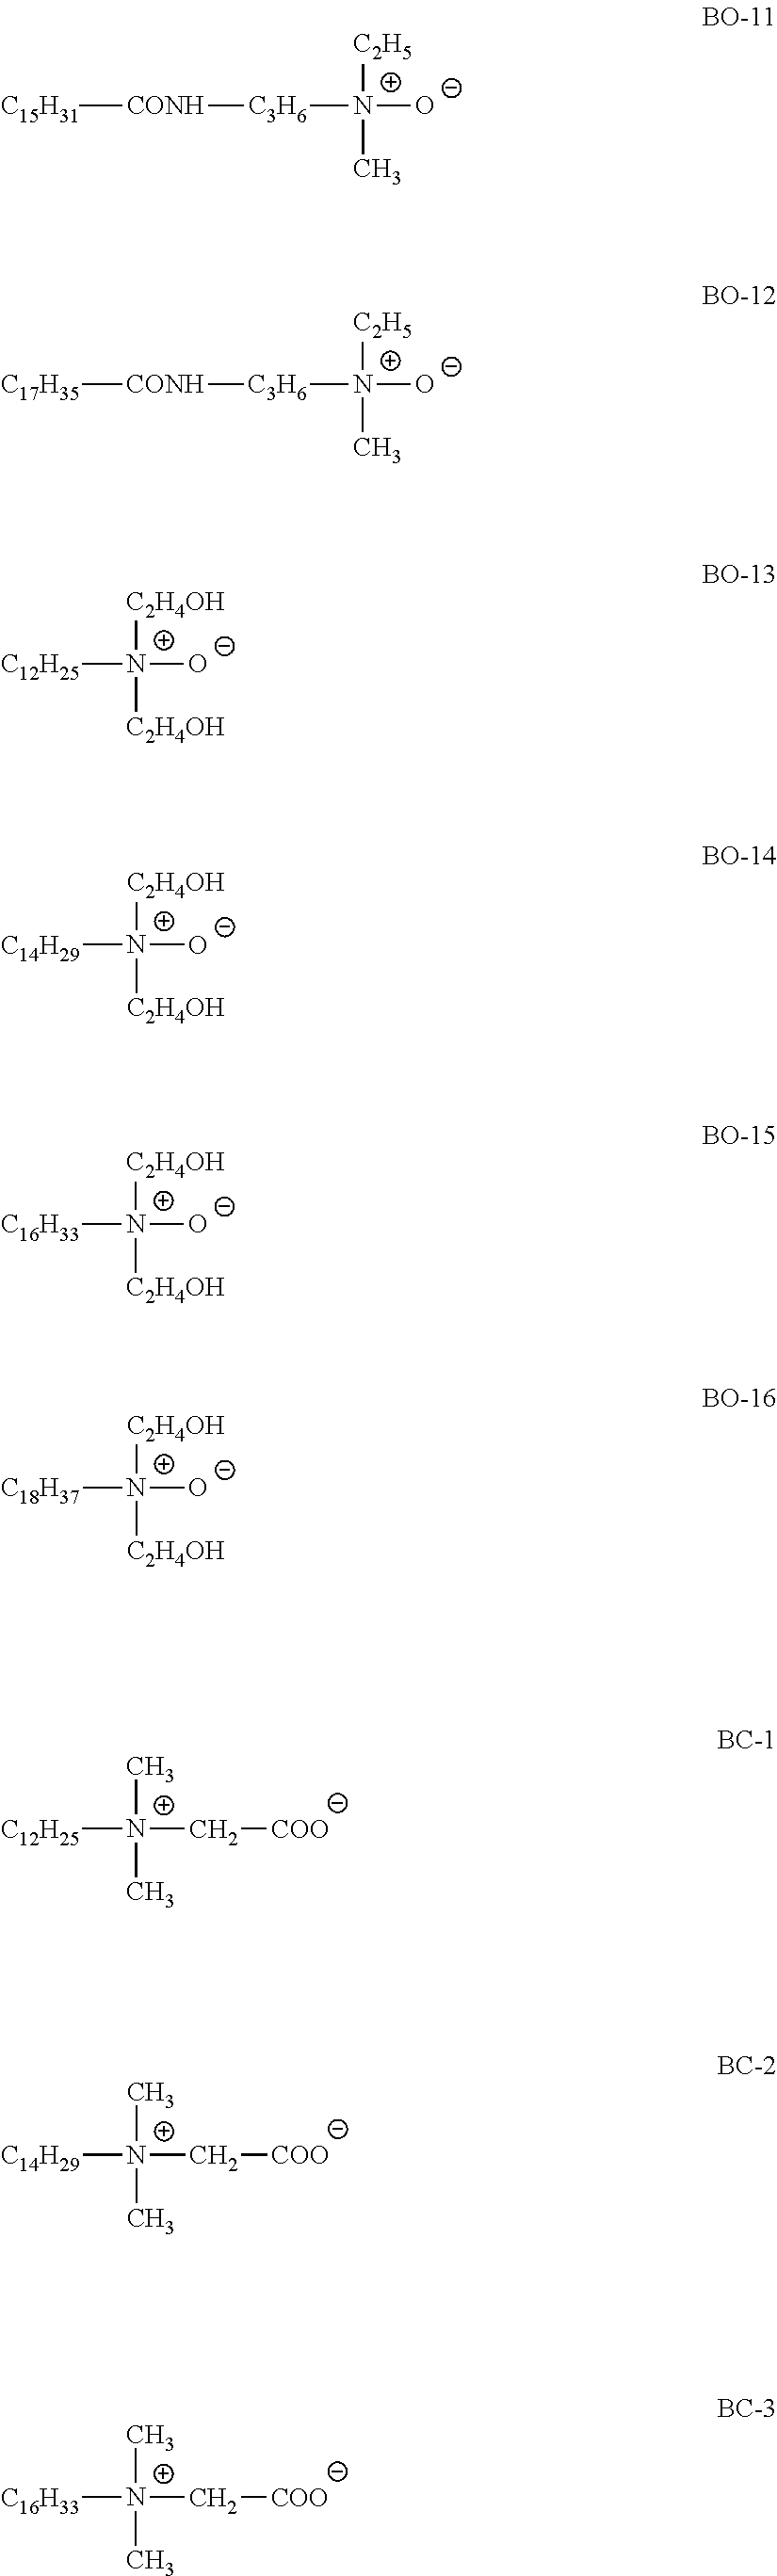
[C3H6]([N+]([C2H5])(C)[O-])[CONH][C15H31].[C3H6]([N+]([C2H5])(C)[O-])[CONH][C17H35].[C12H25][N+]([C2H4OH])([C2H4OH])[O-].[C14H29][N+]([C2H4OH])([C2H4OH])[O-].[C16H33][N+]([C2H4OH])([C2H4OH])[O-].[C18H37][N+]([C2H4OH])([C2H4OH])[O-].[C12H25][N+](C)(C)C[COO].[C14H29][N+](C)(C)C[COO].[C16H33][N+](C)(C)C[COO]
